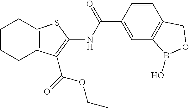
C1CCC2=C(C1)SC(NC(C1=CC3=C(C=C1)COB3O)=O)=C2C(OCC)=O
